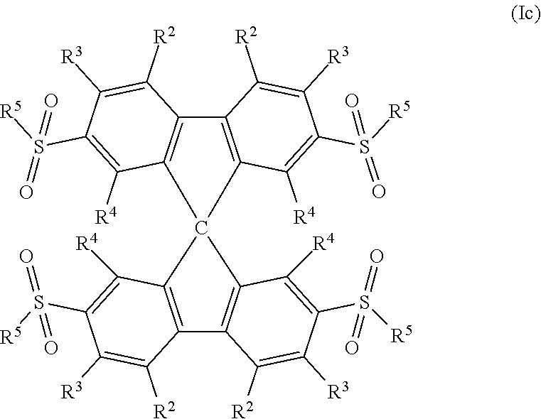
C12=C(C([R4])=C(S(=O)([R5])=O)C([R3])=C1[R2])C1(C3=C2C([R2])=C([R3])C(S([R5])(=O)=O)=C3[R4])C2=C(C3=C1C([R4])=C(S([R5])(=O)=O)C([R3])=C3[R2])C([R2])=C([R3])C(S([R5])(=O)=O)=C2[R4]
